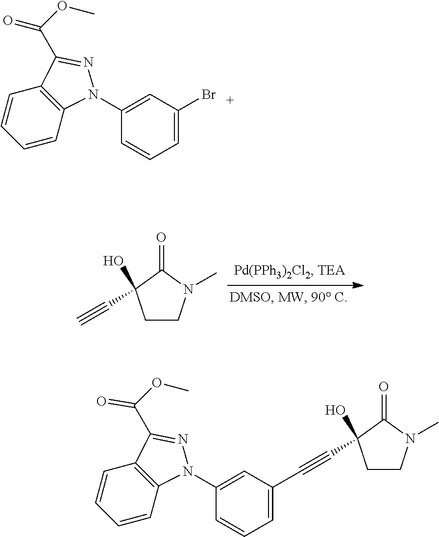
C1CN(C)C(=O)C1(O)C#C.C1(N2C3=C(C=CC=C3)C(C(OC)=O)=N2)=CC(Br)=CC=C1.C1(N2C3=C(C=CC=C3)C(C(OC)=O)=N2)=CC(C#CC2(O)CCN(C)C2=O)=CC=C1
